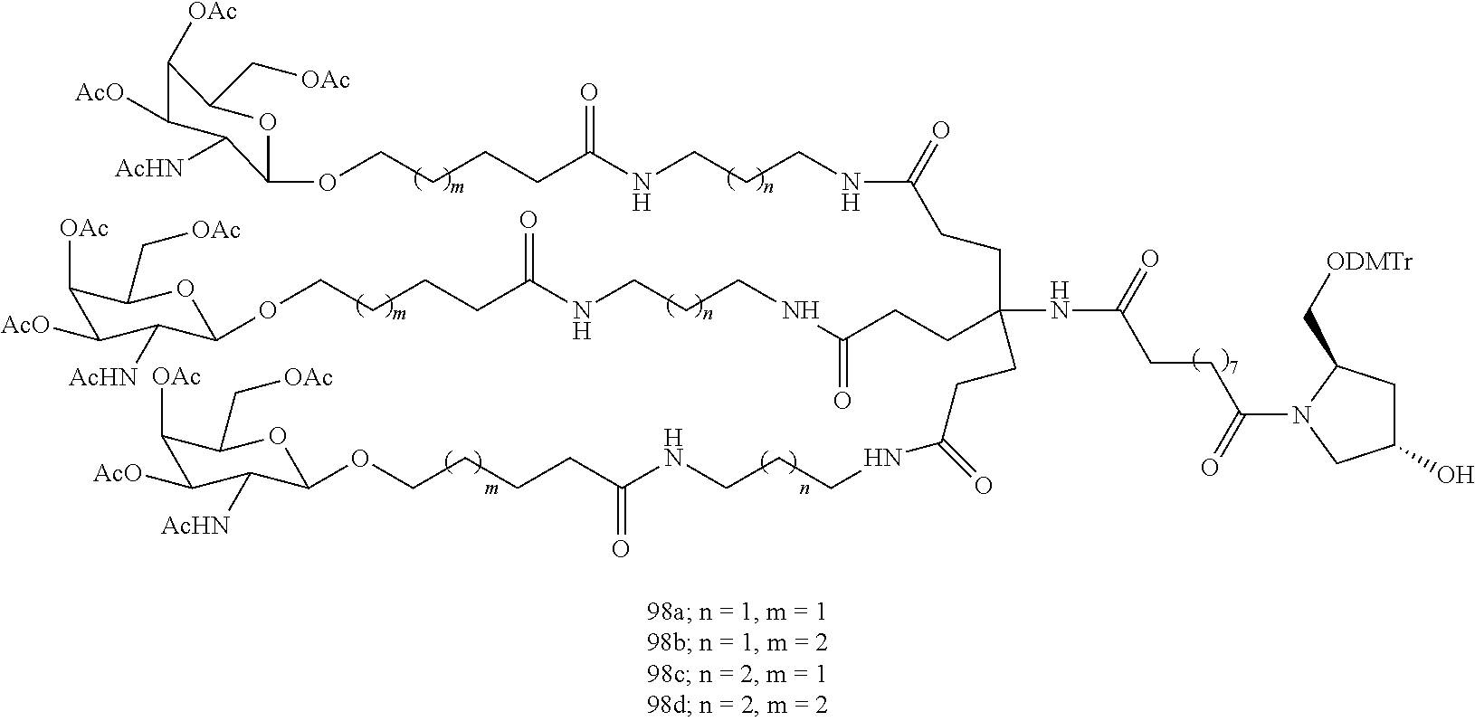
C1([OAc])C([AcO])C([AcHN])C(OCCCCC(NCCCNC(CCC(NC(CCC(=O)N2C(C[ODMTr])CC(O)C2)=O)(CCC(NCCCNC(CCCCOC2C([AcHN])C([AcO])C([OAc])C(C[OAc])O2)=O)=O)CCC(NCCCNC(CCCCOC2OC(C[OAc])C([OAc])C([AcO])C2[AcHN])=O)=O)=O)=O)OC1C[OAc]
